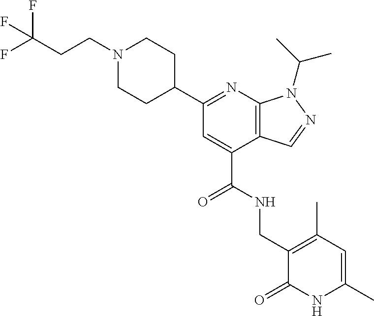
N1=C(C2CCN(CCC(F)(F)F)CC2)C=C(C(NCC2=C(C)C=C(C)NC2=O)=O)C2=C1N(C(C)C)N=C2
